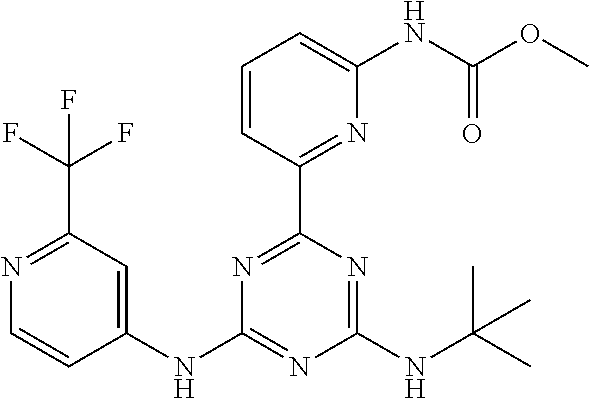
N1=C(C(F)(F)F)C=C(NC2=NC(NC(C)(C)C)=NC(C3=NC(NC(=O)OC)=CC=C3)=N2)C=C1
